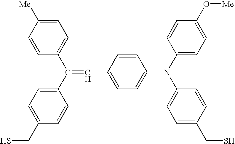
C1=CC([Me])=CC=C1C(C1=CC=C(CS)C=C1)=CC1=CC=C(N(C2=CC=C(O[Me])C=C2)C2=CC=C(CS)C=C2)C=C1
